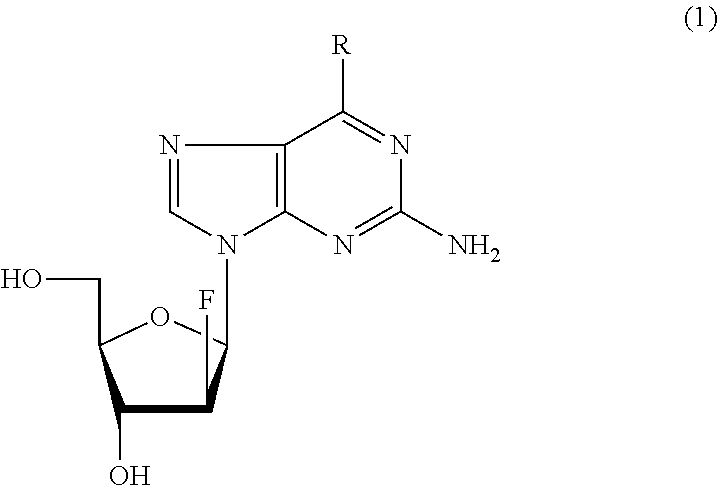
C12=C(N=C(N)N=C1[R])N(C1C(F)C(O)C(CO)O1)C=N2
